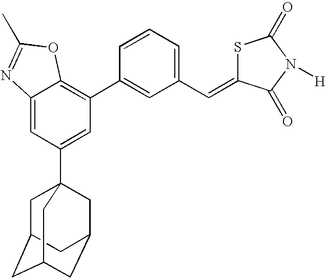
C1=C2C(=C(C3=CC(C=C4SC(=O)N([H])C4=O)=CC=C3)C=C1C13CC4CC(CC(C1)C4)C3)OC(C)=N2
